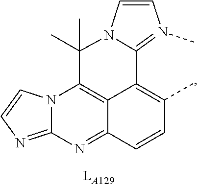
C12=NC3=NC=CN3C3=C1C(=C(C)C=C2)C1=N(C)C=CN1C3(C)C
